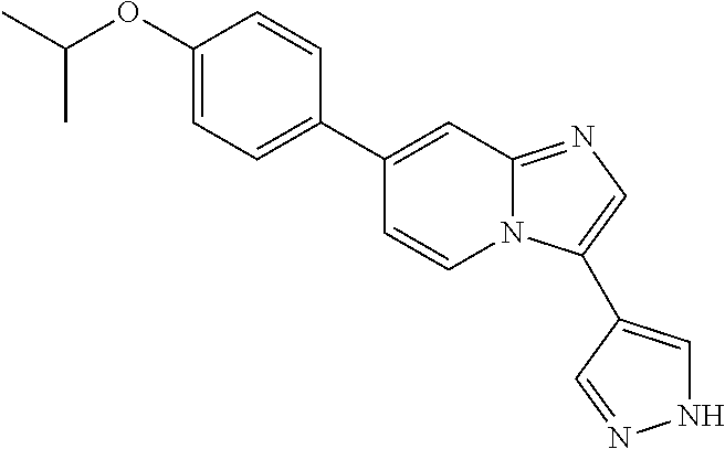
C1(C2=CC=C(OC(C)C)C=C2)=CC2=NC=C(C3=CNN=C3)N2C=C1
